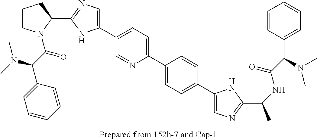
C1CN(C(=O)C(N(C)C)C2=CC=CC=C2)C(C2=NC=C(C3=CC=C(C4=CC=C(C5=CN=C(C(NC(C(C6=CC=CC=C6)N(C)C)=O)C)N5)C=C4)N=C3)N2)C1
